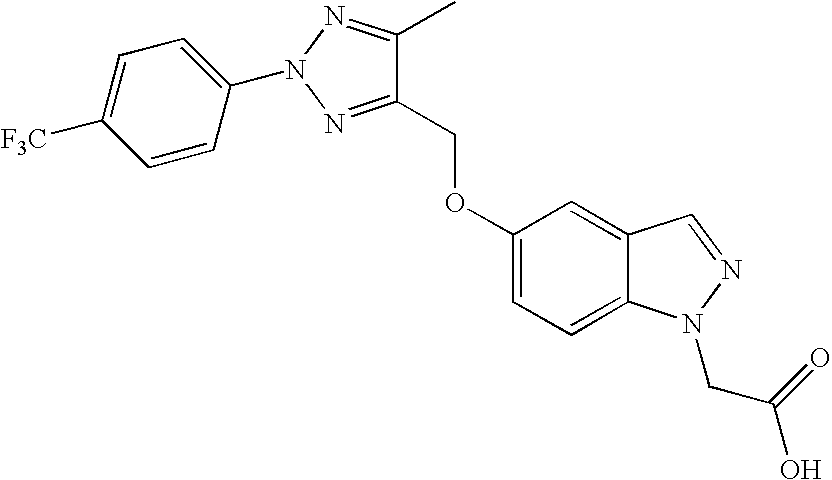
O(C1=CC=C2C(=C1)C=NN2CC(=O)O)CC1=NN(C2=CC=C([F3C])C=C2)N=C1C
